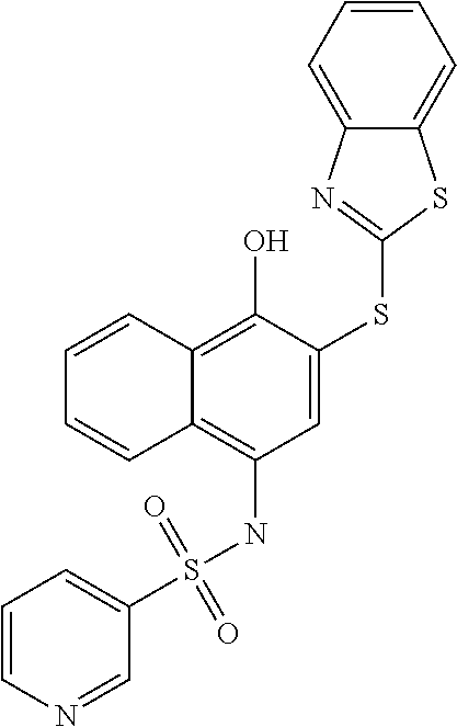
C1=C(SC2=NC3=CC=CC=C3S2)C(O)=C2C(=C1NS(C1=CC=CN=C1)(=O)=O)C=CC=C2
